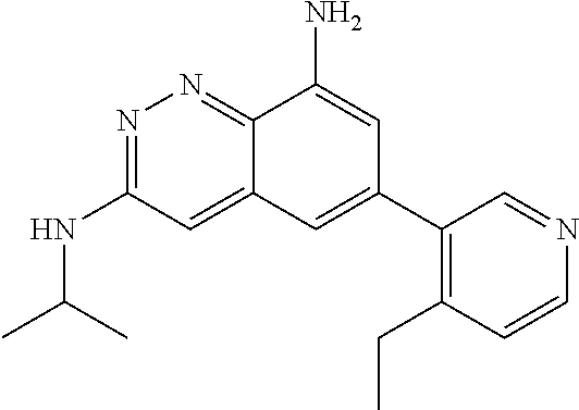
N1=C(NC(C)C)C=C2C(=N1)C(N)=CC(C1=C(CC)C=CN=C1)=C2
